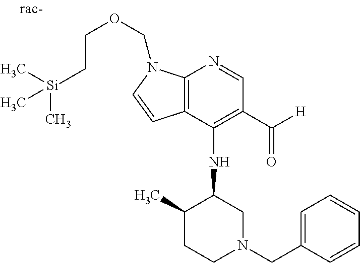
C12=C(C(NC3C(C)CCN(CC4=CC=CC=C4)C3)=C(C([H])=O)C=N1)C=CN2COCC[Si](C)(C)C
